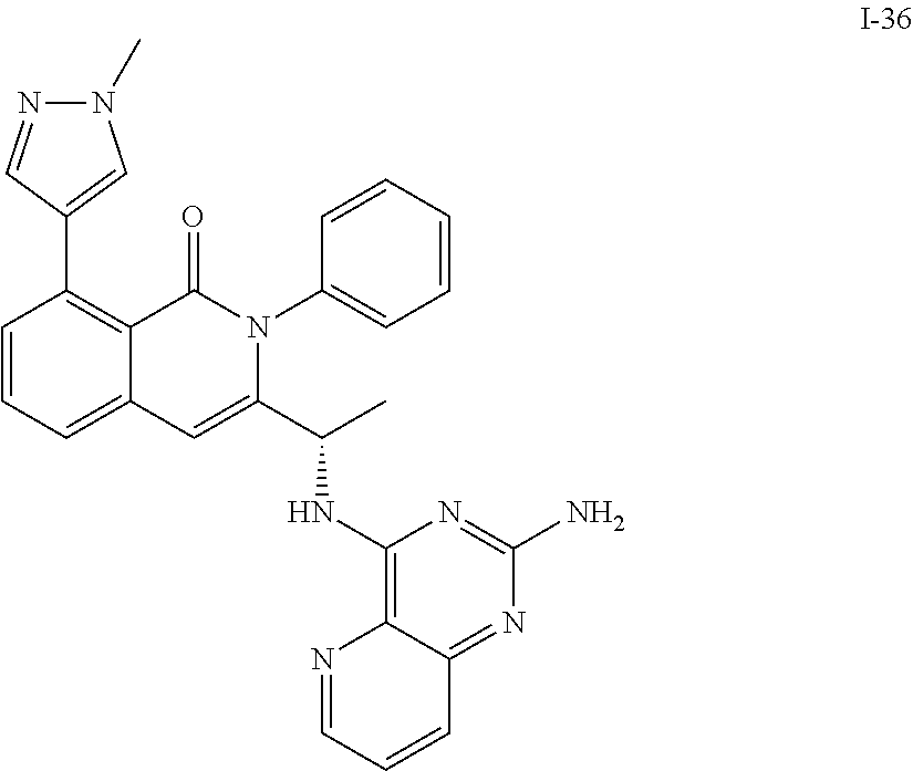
C1=CC=C2C(=C1C1=CN(C)N=C1)C(=O)N(C1=CC=CC=C1)C(C(C)NC1=C3C(=NC(N)=N1)C=CC=N3)=C2
